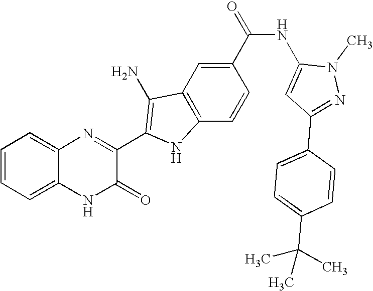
C1=C2C(=CC=C1)N=C(C1=C(N)C3=C(C=CC(C(=O)NC4=CC(C5=CC=C(C(C)(C)C)C=C5)=NN4C)=C3)N1)C(=O)N2
